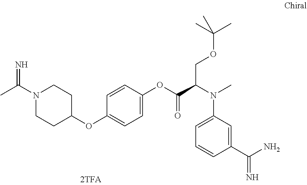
CC(N1CCC(OC2=CC=C(OC(C(N(C3=CC=CC(C(N)=N)=C3)C)COC(C)(C)C)=O)C=C2)CC1)=N
